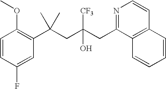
C1=CC(F)=CC(C(CC(CC2=NC=CC3=C2C=CC=C3)([CF3])O)(C)C)=C1OC
